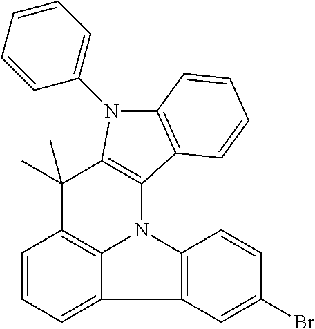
C1=CC=C2C3=C1C(C)(C)C1=C(N3C3=C2C=C(Br)C=C3)C2=C(N1C1=CC=CC=C1)C=CC=C2
